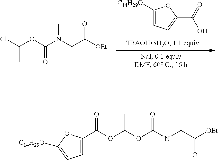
C1([C14H29O])=CC=C(C(=O)O)O1.ClC(OC(N(CC([OEt])=O)C)=O)C.O(C(OC(N(CC([OEt])=O)C)=O)C)C(C1=CC=C([C14H29O])O1)=O
